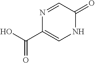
N1C(=O)C=NC(C(O)=O)=C1
